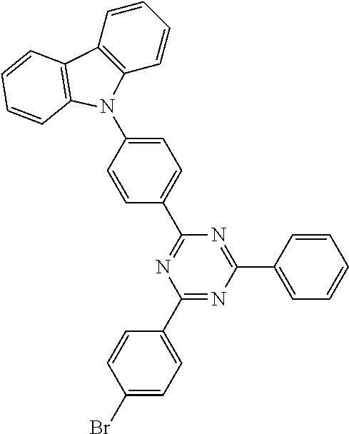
C1(N2C3=C(C=CC=C3)C3=C2C=CC=C3)=CC=C(C2=NC(C3=CC=C(Br)C=C3)=NC(C3=CC=CC=C3)=N2)C=C1
